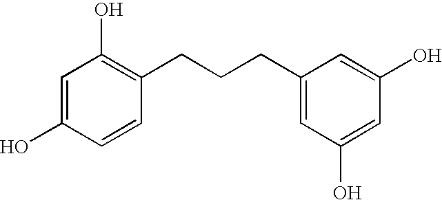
C1=C(O)C=CC(CCCC2=CC(O)=CC(O)=C2)=C1O
